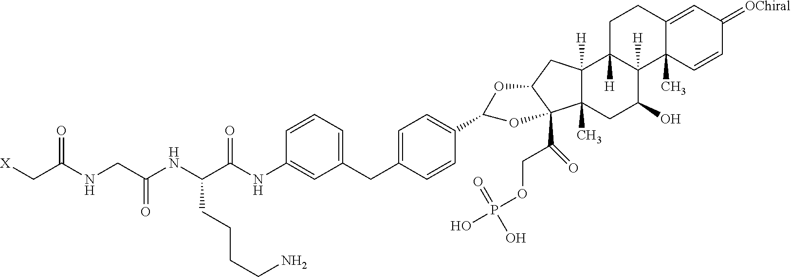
C(CNC(C[X])=O)(=O)NC(C(NC1=CC(CC2=CC=C(C3OC4(C(COP(O)(O)=O)=O)C5(C)C([H])(CC4O3)C3([H])C([H])(C(O)C5)C4(C)C(=CC(=[OChiral])C=C4)CC3)C=C2)=CC=C1)=O)CCCCN
